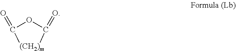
C1(=O)OC(=O)[(CH2)m]1
